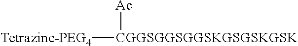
[Tetrazine-PEG4][CGGSGGSGGSKGSGSKGSK][Ac]
